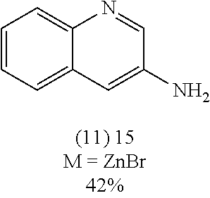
C1=CC=C2C(=C1)N=CC(N)=C2
